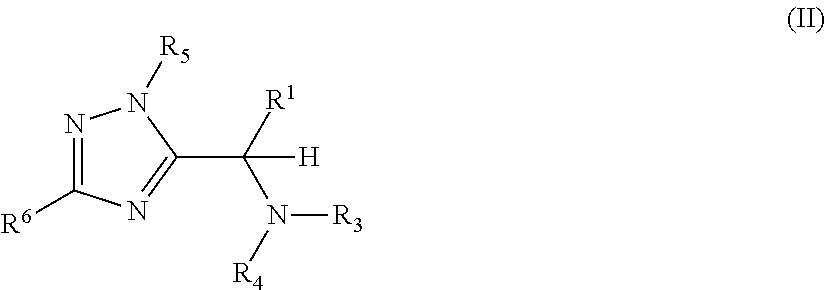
N1=C([R6])N=C(C([R1])(N([R4])[R3])[H])N1[R5]
